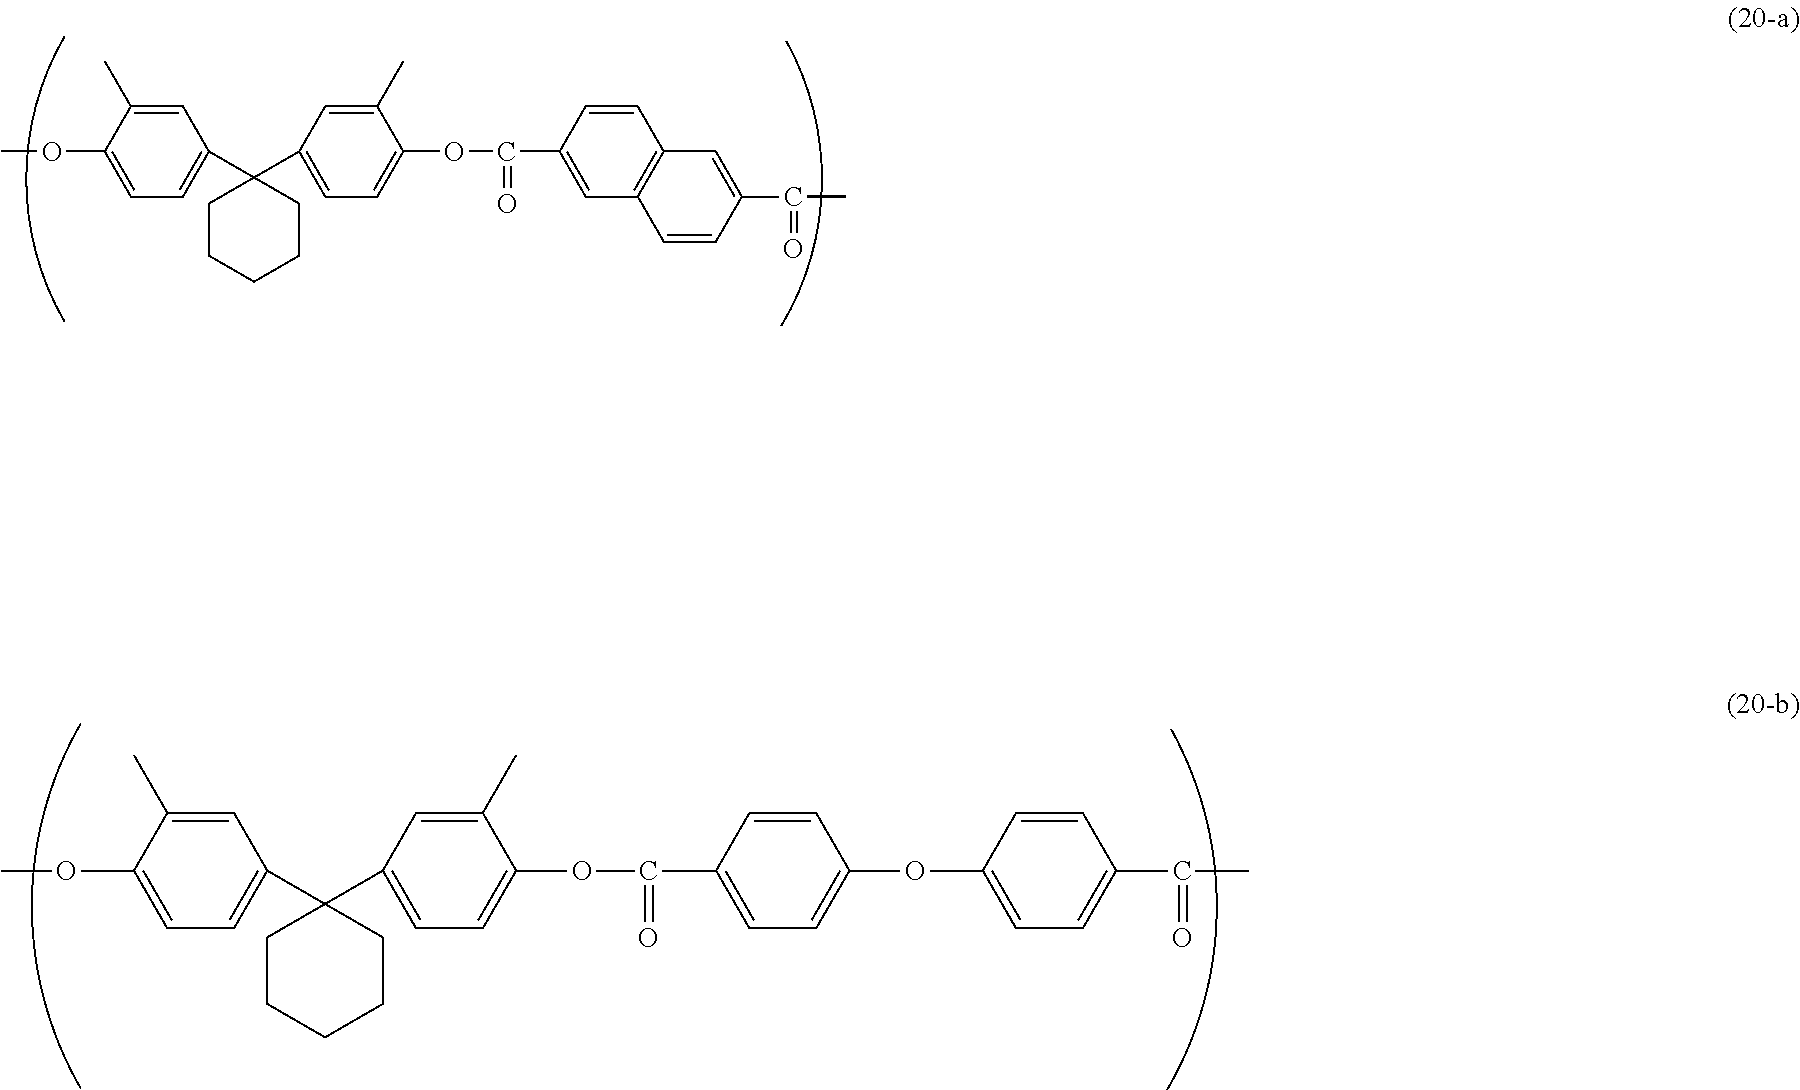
C1=C(C)C(OC)=CC=C1C1(C2=CC=C(OC(=O)C3=CC4=C(C=C3)C=C(C(=O)C)C=C4)C(C)=C2)CCCCC1.C1=C(C)C(OC)=CC=C1C1(C2=CC=C(OC(=O)C3=CC=C(OC4=CC=C(C(=O)C)C=C4)C=C3)C(C)=C2)CCCCC1
